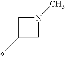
N1(C)CC(C)C1
